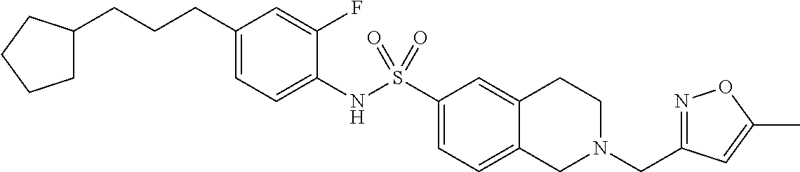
C1(CCCC2CCCC2)=CC=C(NS(C2=CC=C3C(=C2)CCN(CC2=NOC(C)=C2)C3)(=O)=O)C(F)=C1
